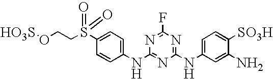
C1=C(S(CCO[HO3S])(=O)=O)C=CC(NC2=NC(NC3=CC=C([SO3H])C(N)=C3)=NC(F)=N2)=C1
